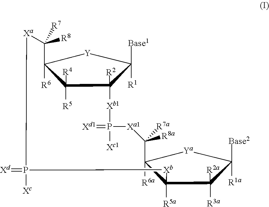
C12([R6])C([R4])([R5])C([R2])(C([Base1])([R1])[Y]1)[Xb1]P(=[Xd1])([Xc1])[Xa1]C([R8a])([R7a])C1([R6a])C([R5a])(C([R2a])([R3a])C([Base2])([R1a])[Ya]1)[Xb]P([Xc])(=[Xd])[Xa]C2([R8])[R7]
